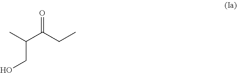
C(CO)(C)C(CC)=O
